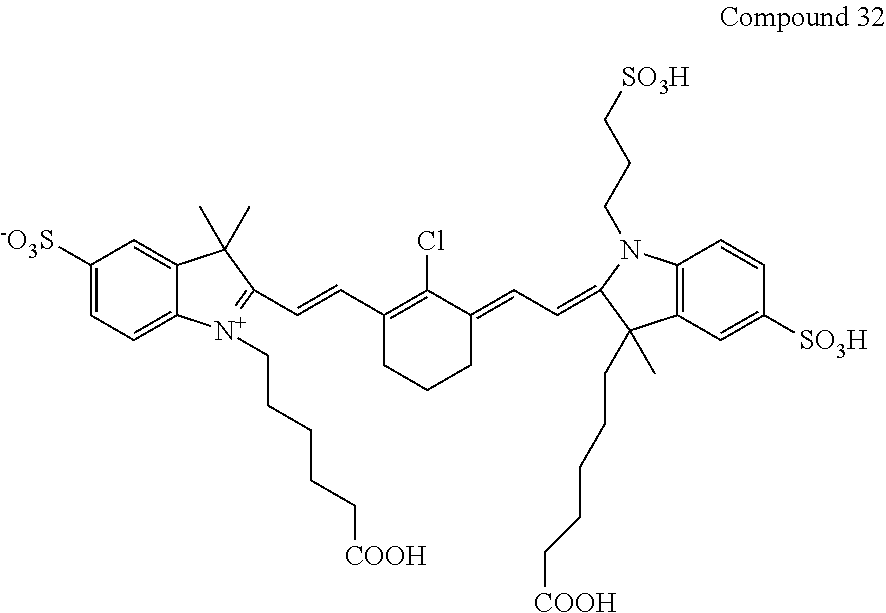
C1([-O3S])=CC=C2C(=C1)C(C)(C)C(C=CC1=C(Cl)C(=CC=C3N(CCC[SO3H])C4=C(C3(C)CCCCC[COOH])C=C([SO3H])C=C4)CCC1)=[N+]2CCCCC[COOH]
